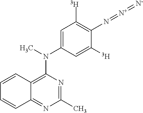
C1=C(N(C)C2=C3C(=NC(C)=N2)C=CC=C3)C=C([T])C(N=[N+]=[N-])=C1[T]
